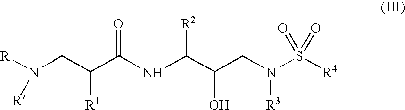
C(C(NC(C(CN(S([R4])(=O)=O)[R3])O)[R2])=O)(CN([R])[R])[R1]
